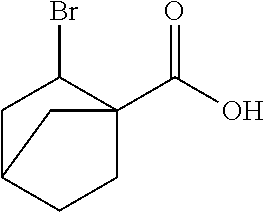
C1C2CCC(C(O)=O)(C1Br)C2
